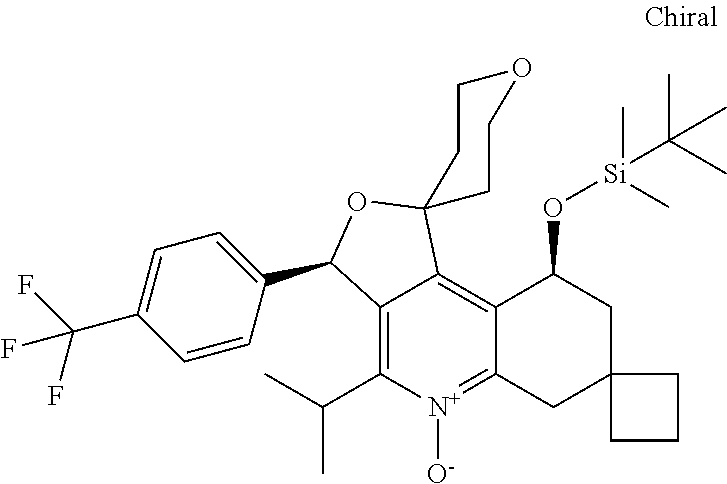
C12=C(C(C)C)[N+]([O-])=C3C(=C1C1(OC2C2=CC=C(C(F)(F)F)C=C2)CCOCC1)C(O[Si](C(C)(C)C)(C)C)CC1(C3)CCC1
